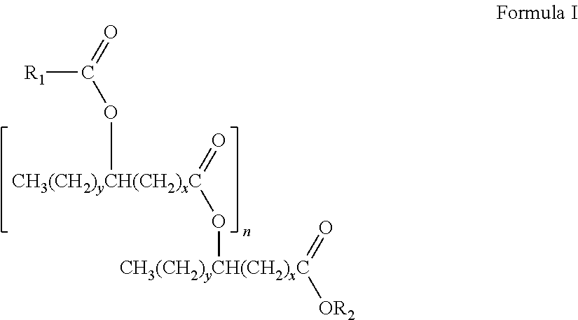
[R1]C(=O)O[CH3(CH2)yCH(CH2)xC](O[CH3(CH2)yCH(CH2)xC]([OR2])=O)=O
